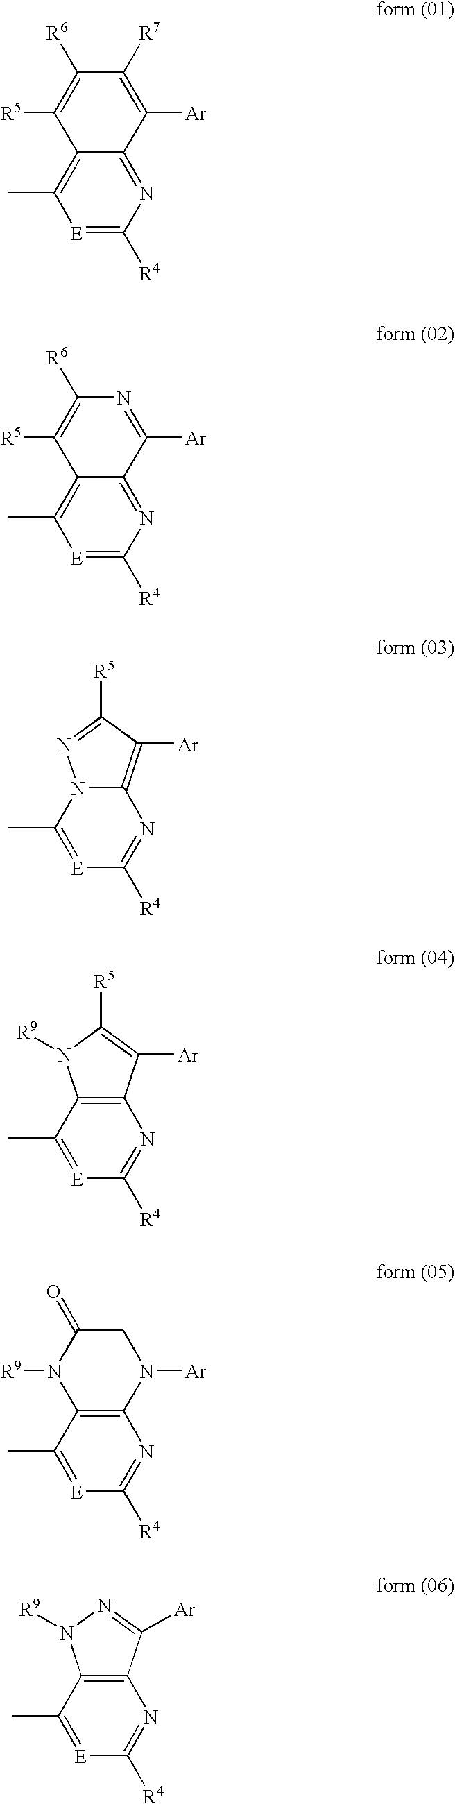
C12=C(C)[E]=C([R4])N=C1C([Ar])=C([R7])C([R6])=C2[R5].C12=C(C)[E]=C([R4])N=C1C([Ar])=NC([R6])=C2[R5].N12C(C)=[E]C([R4])=NC1=C([Ar])C([R5])=N2.C12=C(N=C([R4])[E]=C1C)C([Ar])=C([R5])N2[R9].C12=C(N=C([R4])[E]=C1C)N([Ar])CC(=O)N2[R9].C12=C(N=C([R4])[E]=C1C)C([Ar])=NN2[R9]
